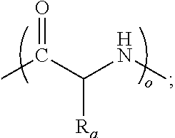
O=C(C(NC)[Ra])C
